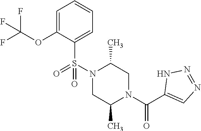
C1=C(OC(F)(F)F)C(S(N2C(C)CN(C(C3=CN=NN3)=O)C(C)C2)(=O)=O)=CC=C1
